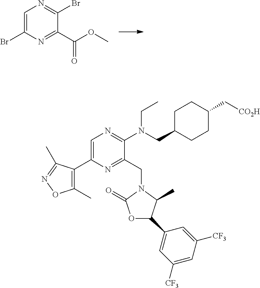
C1=C(Br)N=C(C(OC)=O)C(Br)=N1.C1=C(C2=C(C)ON=C2C)N=C(CN2C(=O)OC(C3=CC([CF3])=CC([CF3])=C3)C2C)C(N(CC2CCC(C[CO2H])CC2)CC)=N1
